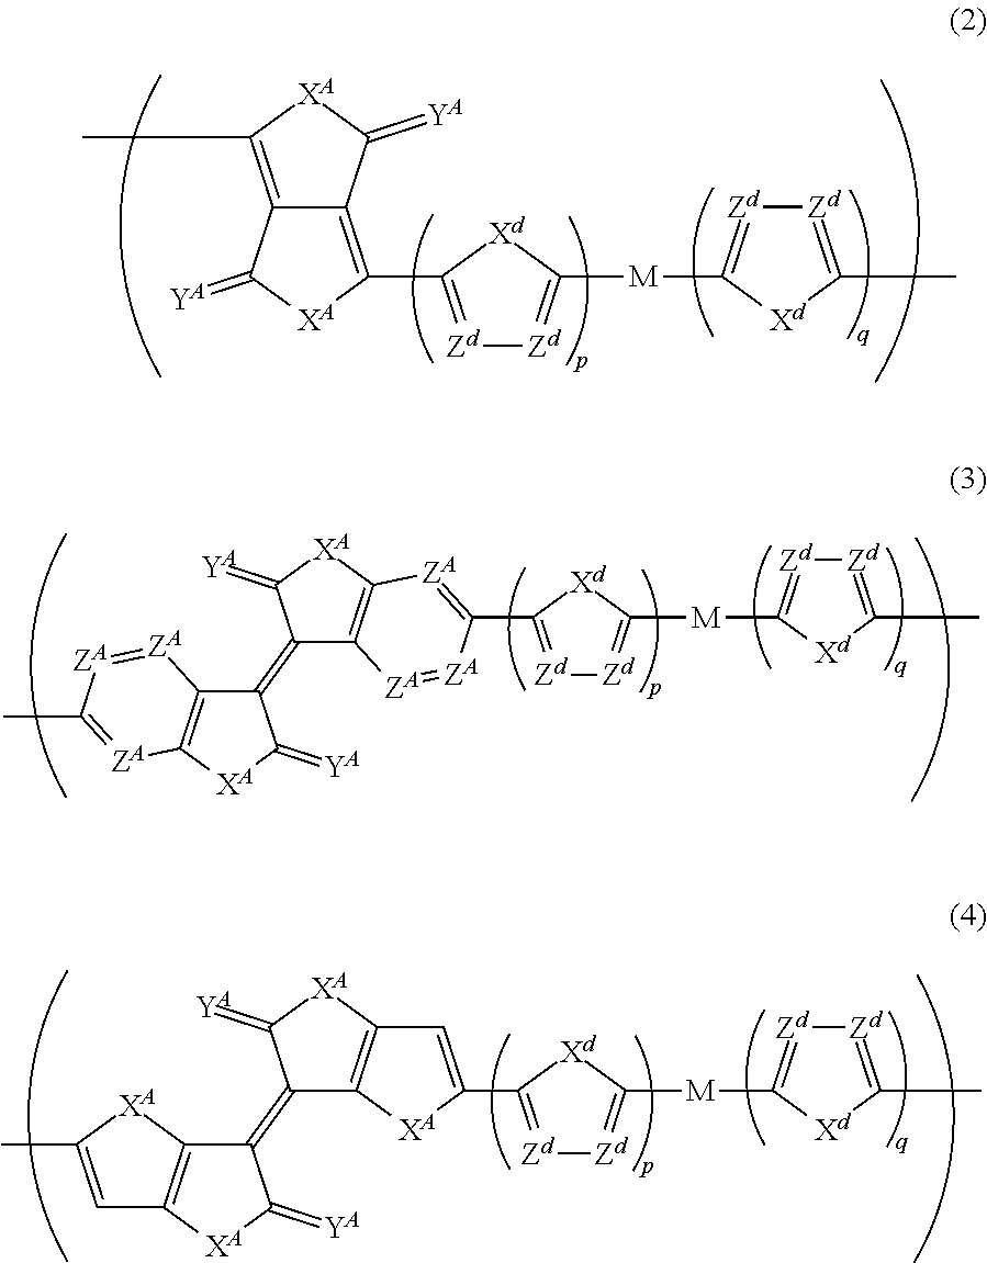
C12=C(C)[XA]C(=[YA])C1=C(C1=[Zd][Zd]=C([M]C3=[Zd][Zd]=C(C)[Xd]3)[Xd]1)[XA]C2=[YA].[Zd]1=C(C2=[ZA]C3=C(C(=C4C5=C([XA]C4=[YA])[ZA]=C(C)[ZA]=[ZA]5)C(=[YA])[XA]3)[ZA]=[ZA]2)[Xd]C([M]C2=[Zd][Zd]=C(C)[Xd]2)=[Zd]1.[Zd]1=C(C2=CC3=C(C(=C4C5=C([XA]C4=[YA])C=C(C)[XA]5)C(=[YA])[XA]3)[XA]2)[Xd]C([M]C2=[Zd][Zd]=C(C)[Xd]2)=[Zd]1
